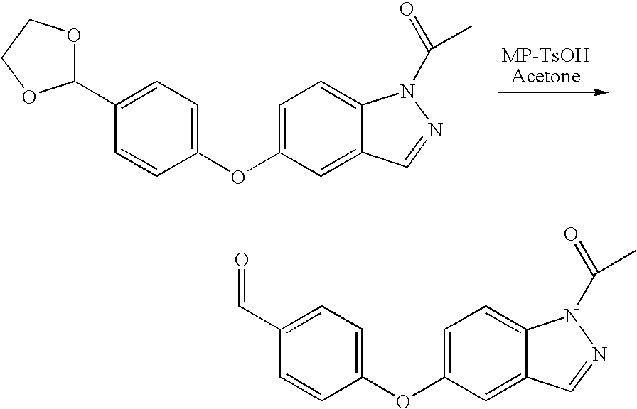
C1(C2=CC=C(OC3=CC=C4C(=C3)C=NN4C(=O)C)C=C2)OCCO1.C(=O)C1=CC=C(OC2=CC=C3C(=C2)C=NN3C(=O)C)C=C1
